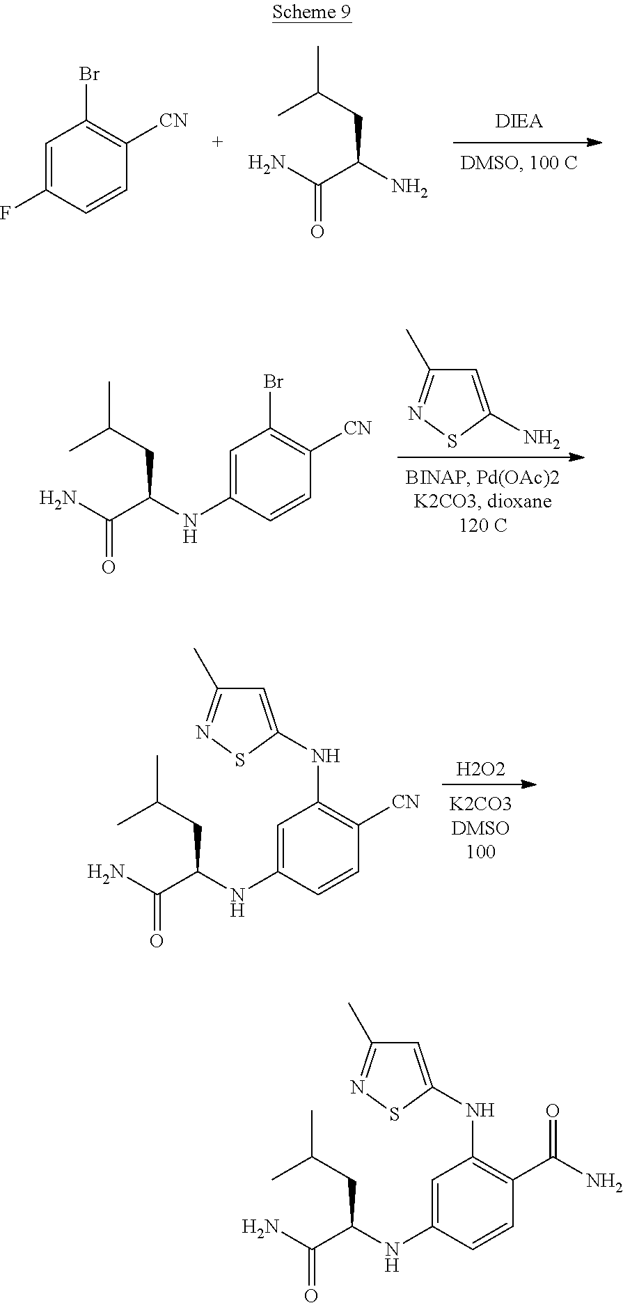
C1=C(F)C=CC([CN])=C1Br.NC(C(N)CC(C)C)=O.[H2O2].C1=C(NC(C(N)=O)CC(C)C)C=CC([CN])=C1NC1=CC(C)=NS1.C1=C(NC(C(N)=O)CC(C)C)C=CC([CN])=C1Br.C1=C(N)SN=C1C.C1=C(NC(C(N)=O)CC(C)C)C=CC(C(N)=O)=C1NC1=CC(C)=NS1
